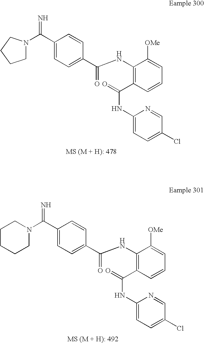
C1(C(=N)N2CCCC2)=CC=C(C(NC2=C(C(NC3=CC=C(Cl)C=N3)=O)C=CC=C2[OMe])=O)C=C1.N=C(C1=CC=C(C(NC2=C(C(NC3=CC=C(Cl)C=N3)=O)C=CC=C2[OMe])=O)C=C1)N1CCCCC1
